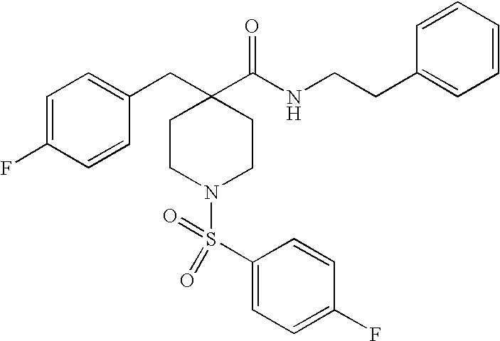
C1=C(F)C=CC(CC2(C(=O)NCCC3=CC=CC=C3)CCN(S(C3=CC=C(F)C=C3)(=O)=O)CC2)=C1
